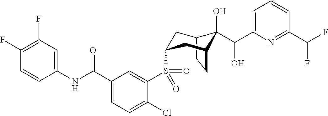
C1(F)=C(F)C=C(NC(C2=CC=C(Cl)C(S(=O)(=O)C3CC4C(O)(C(C5=CC=CC(C(F)F)=N5)O)C(CC4)C3)=C2)=O)C=C1
